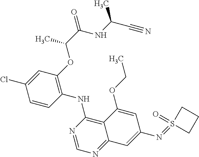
C1=CC(NC2=C3C(=NC=N2)C=C(N=S2(=O)CCC2)C=C3OCC)=C(OC(C(NC(C#N)C)=O)C)C=C1Cl
